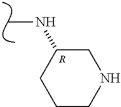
CNC1CNCCC1.[R]
